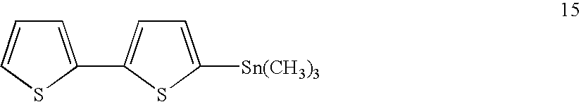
C1=C(C2=CC=C([Sn(CH3)3])S2)SC=C1
